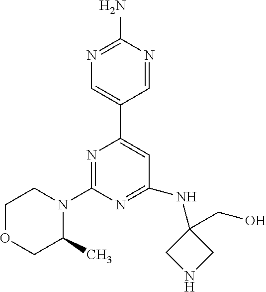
N1=C(N)N=CC(C2=CC(NC3(CO)CNC3)=NC(N3CCOCC3C)=N2)=C1
